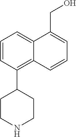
C1=CC=C2C(=C1C1CCNCC1)C=CC=C2CO
